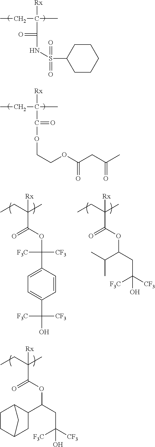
CCC(C)(C(=O)NS(C1CCCCC1)(=O)=O)[Rx].CCC(C)(C(OCCOC(CC(C)=O)=O)=O)[Rx].C(C(CC)(C)[Rx])(OC(C1=CC=C(C(O)([CF3])[F3C])C=C1)([CF3])[F3C])=O.C(C(CC)(C)[Rx])(OC(CC([CF3])([F3C])O)C(C)C)=O.C(C(CC)(C)[Rx])(OC(CC([CF3])([F3C])O)C1C2CCC(C1)C2)=O
